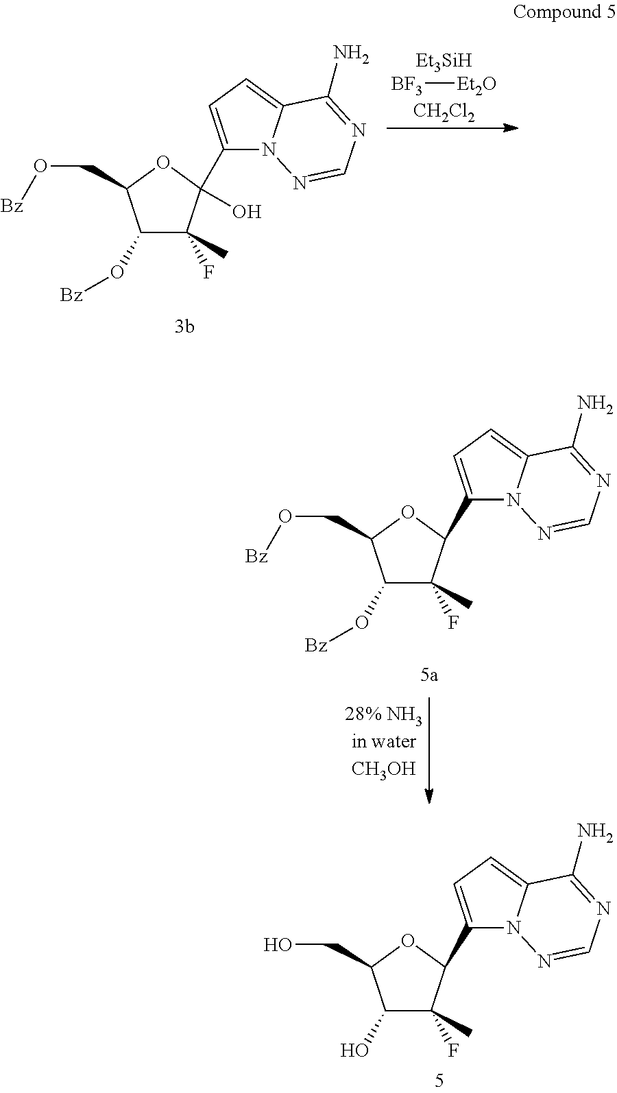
C1(O[Bz])C(F)(C)C(C2=CC=C3N2N=CN=C3N)(O)OC1CO[Bz].[Et3SiH].[BF3][Et2O].[CH2Cl2].C1(O[Bz])C(F)(C)C(C2=CC=C3N2N=CN=C3N)OC1CO[Bz].C1(O)C(F)(C)C(C2=CC=C3N2N=CN=C3N)OC1CO
